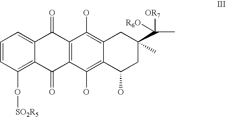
C1=CC(O[SO2R5])=C2C(=C1)C(=O)C1=C(C2=O)C(O)=C2C(=C1O)CC(C(C)([OR7])[R6O])(C)CC2O
